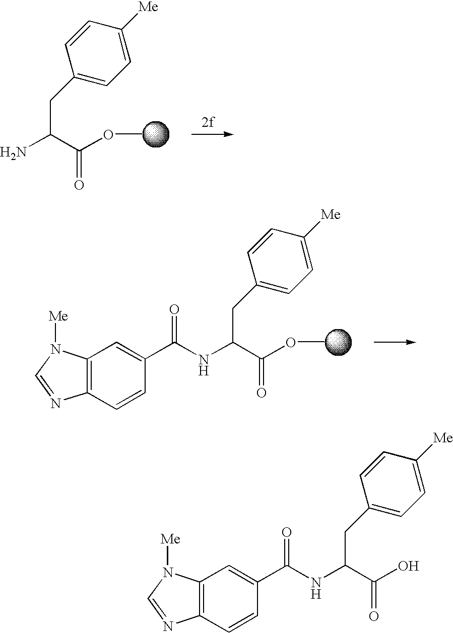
N(C(C(O)=O)CC1=CC=C([Me])C=C1)C(C1=CC2=C(C=C1)N=CN2[Me])=O.NC(C(OC)=O)CC1=CC=C([Me])C=C1.N(C(C(OC)=O)CC1=CC=C([Me])C=C1)C(C1=CC2=C(C=C1)N=CN2[Me])=O
